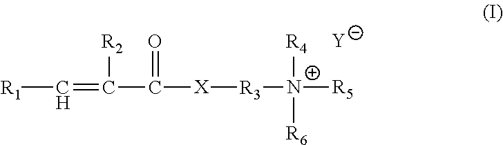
[R1]C=C(C(=O)[X][R3][N+]([R5])([R4])[R6])[R2].[Y]
